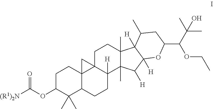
C1C(OC([(R1)2N])=O)C(C)(C)C2C3(C1)C1(C([H])(CC2)C2(C)C(C)(CC1)C1([H])C([H])(C2[H])OC(C(C(C)(C)O)OCC)CC1C)C3
